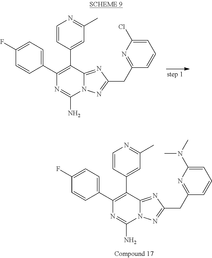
N12C(N)=NC(C3=CC=C(F)C=C3)=C(C3=CC(C)=NC=C3)C1=NC(CC1=NC(N(C)C)=CC=C1)=N2.N12C(N)=NC(C3=CC=C(F)C=C3)=C(C3=CC(C)=NC=C3)C1=NC(CC1=NC(Cl)=CC=C1)=N2
